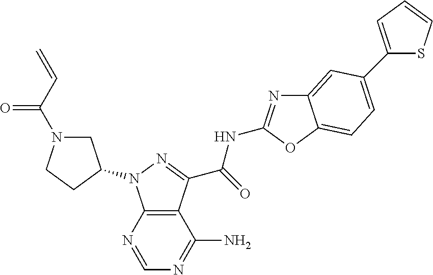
C12=C(N=CN=C1N)N(C1CN(C(C=C)=O)CC1)N=C2C(=O)NC1=NC2=CC(C3=CC=CS3)=CC=C2O1
